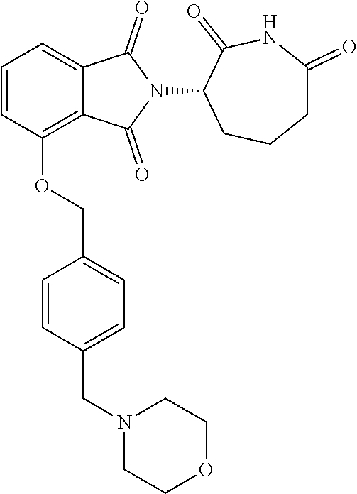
C1=CC(OCC2=CC=C(CN3CCOCC3)C=C2)=C2C(=C1)C(=O)N(C1C(=O)NC(=O)CCC1)C2=O
